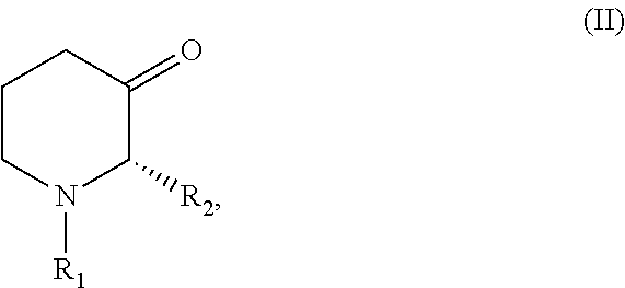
C1CN([R1])C([R2])C(=O)C1
